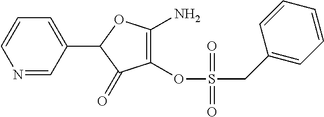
C1(OS(=O)(CC2=CC=CC=C2)=O)=C(N)OC(C2=CC=CN=C2)C1=O
